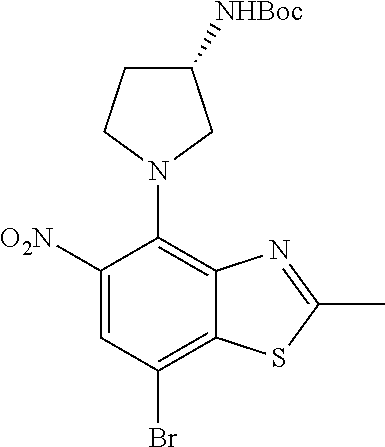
C1([O2N])=CC(Br)=C2C(=C1N1CC([NHBoc])CC1)N=C(C)S2
